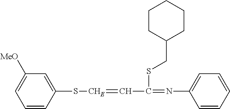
C1=CC(S[CHE]=CC(=NC2=CC=CC=C2)SCC2CCCCC2)=CC([MeO])=C1
